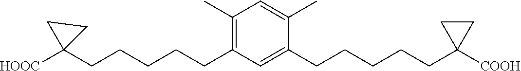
C1(CCCCCC2([HOOC])CC2)=C(C)C=C(C)C(CCCCCC2([COOH])CC2)=C1
